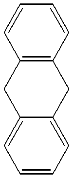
C12=C(C=CC=C1)CC1=CC=CC=C1C2
